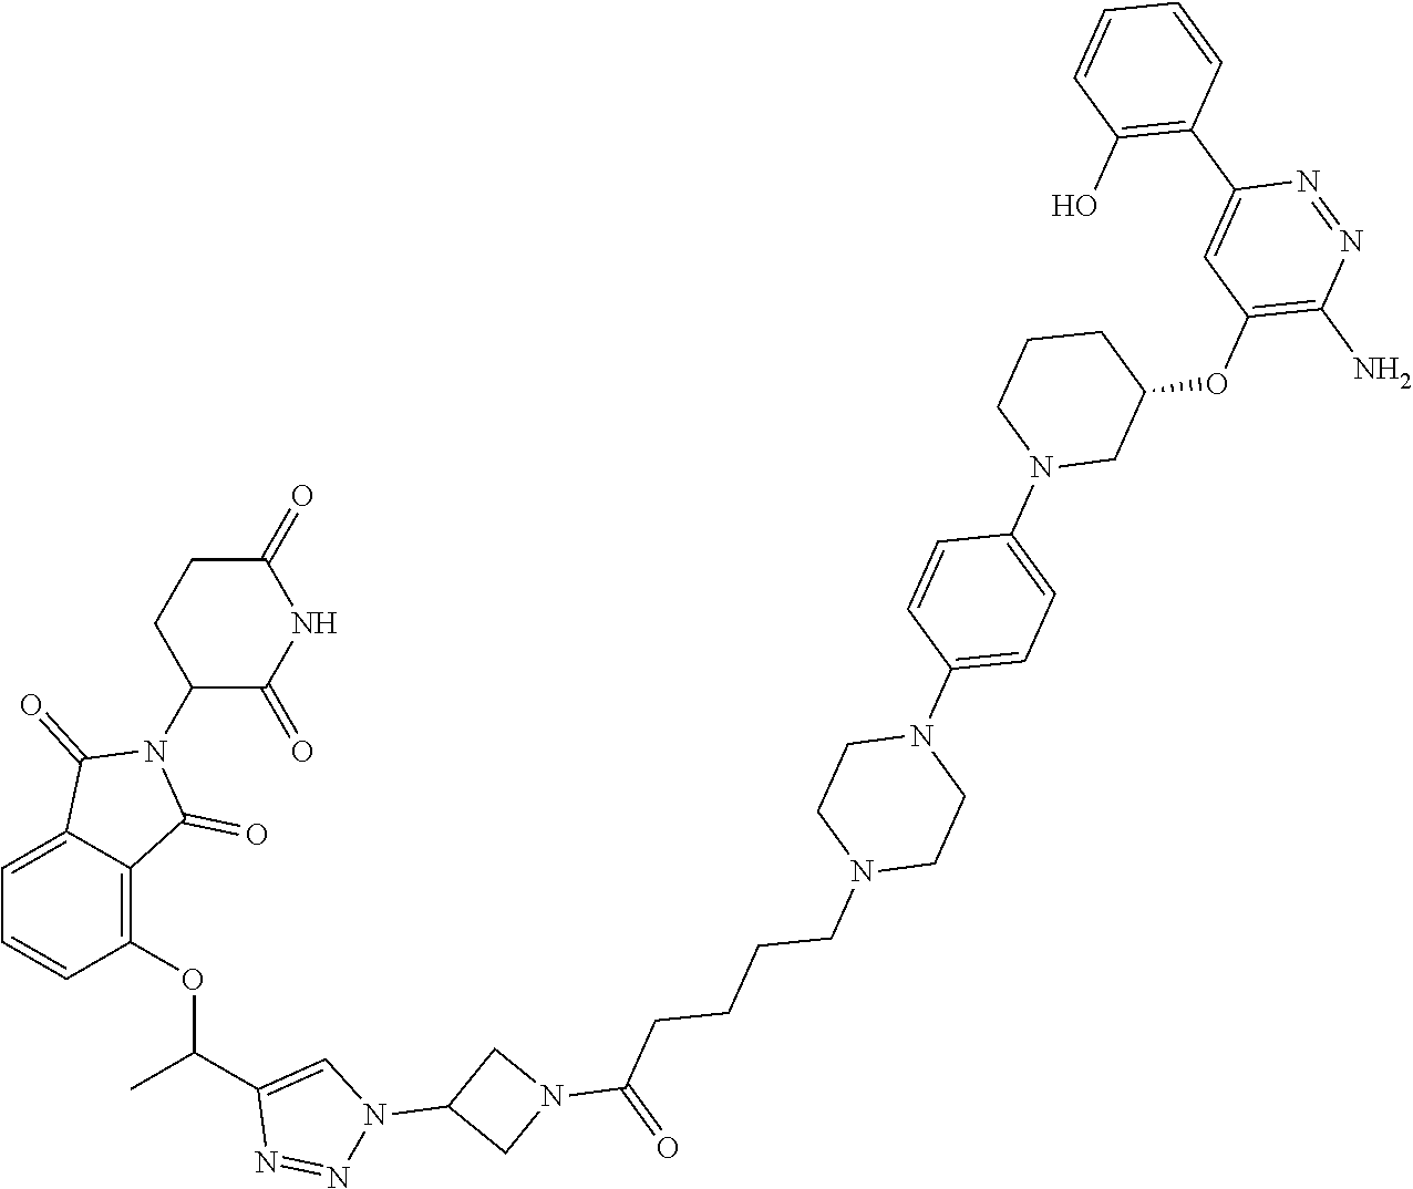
C1=C2C(=C(OC(C3=CN(C4CN(C(CCCCN5CCN(C6=CC=C(N7CC(OC8=C(N)N=NC(C9=C(O)C=CC=C9)=C8)CCC7)C=C6)CC5)=O)C4)N=N3)C)C=C1)C(=O)N(C1C(=O)NC(=O)CC1)C2=O
